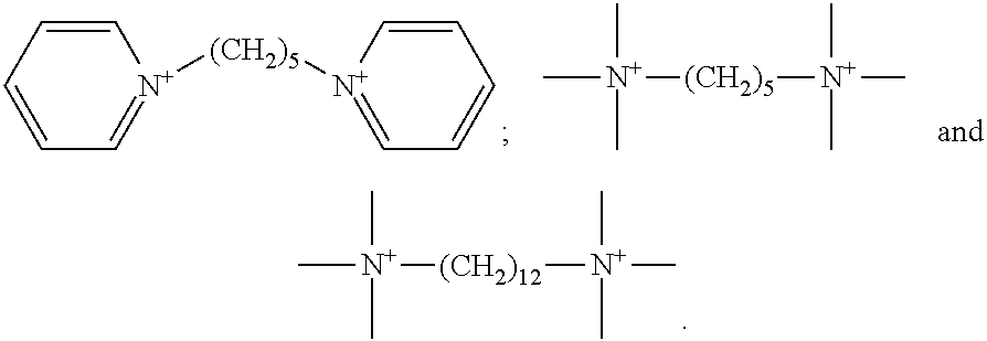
C[N+]([(CH2)12][N+](C)(C)C)(C)C.[N+]1([(CH2)5][N+]2=CC=CC=C2)=CC=CC=C1.C[N+]([(CH2)5][N+](C)(C)C)(C)C
